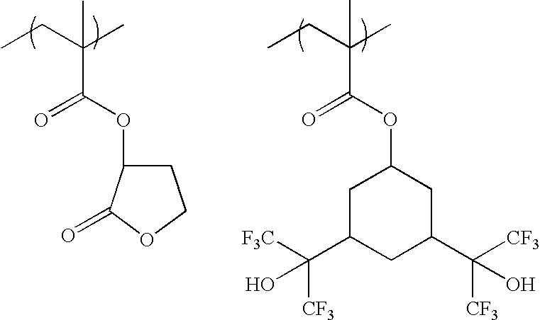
CCC(C)(C(OC1CC(C([F3C])([CF3])O)CC(C([CF3])([CF3])O)C1)=O)C.CCC(C)(C(OC1CCOC1=O)=O)C
